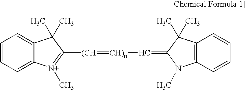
C1=CC=C2C(=C1)C(C)(C)C([(CH]=[CH)n]C=C1N(C)C3=C(C=CC=C3)C1(C)C)=[N+]2C
